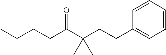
C1=CC=CC(CCC(C(CCCC)=O)(C)C)=C1
